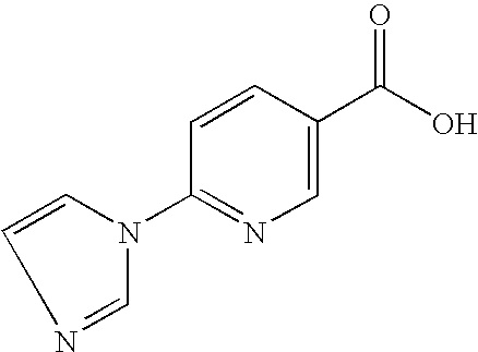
C1=CC(C(O)=O)=CN=C1N1C=NC=C1
